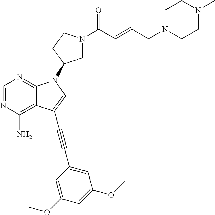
C1=NC(N)=C2C(=N1)N(C1CN(C(C=CCN3CCN(C)CC3)=O)CC1)C=C2C#CC1=CC(OC)=CC(OC)=C1
